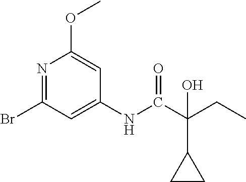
N1=C(Br)C=C(NC(C(CC)(C2CC2)O)=O)C=C1OC
